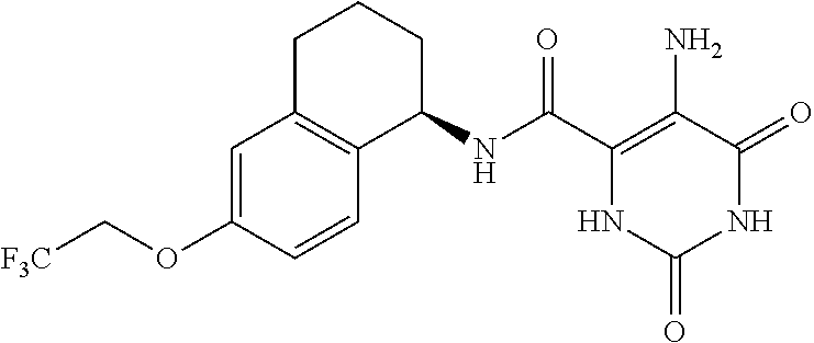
C1(NC(C2=C(N)C(=O)NC(=O)N2)=O)CCCC2=C1C=CC(OC[F3C])=C2
